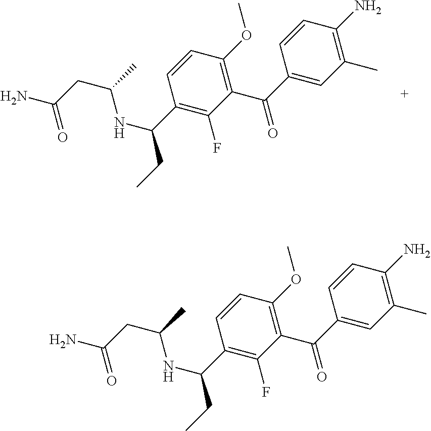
N(C(C1=C(F)C(C(C2=CC(C)=C(N)C=C2)=O)=C(OC)C=C1)CC)C(CC(N)=O)C.N(C(C1=C(F)C(C(C2=CC(C)=C(N)C=C2)=O)=C(OC)C=C1)CC)C(CC(N)=O)C
